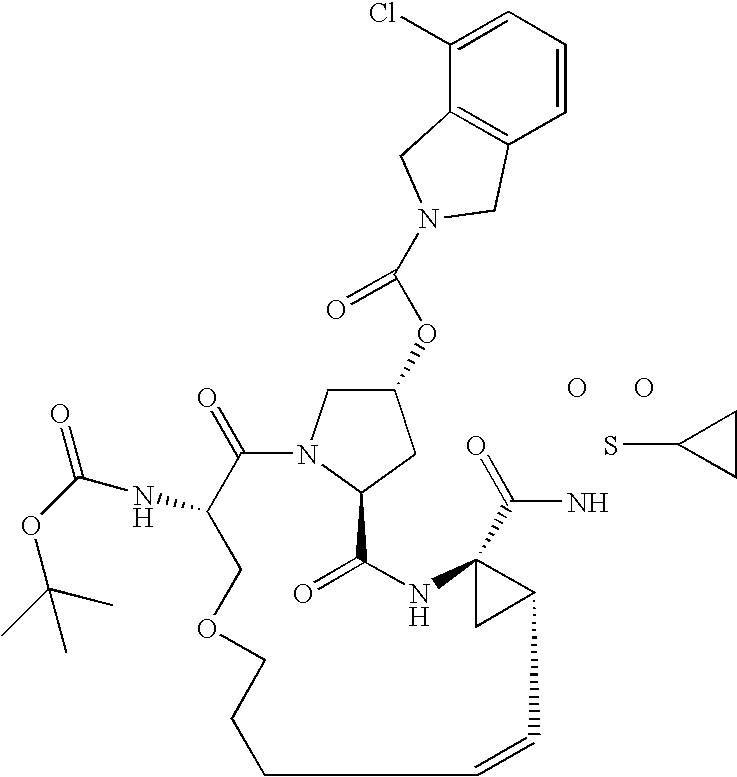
SC1CC1.O.O.C1(=O)C(NC(=O)OC(C)(C)C)COCCCC=CC2C(C(=O)N)(NC(=O)C3N1CC(OC(N1CC4=C(C=CC=C4Cl)C1)=O)C3)C2
